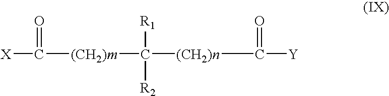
[(CH2)n](C(=O)[Y])C([R1])([(CH2)m]C(=O)[X])[R2]
